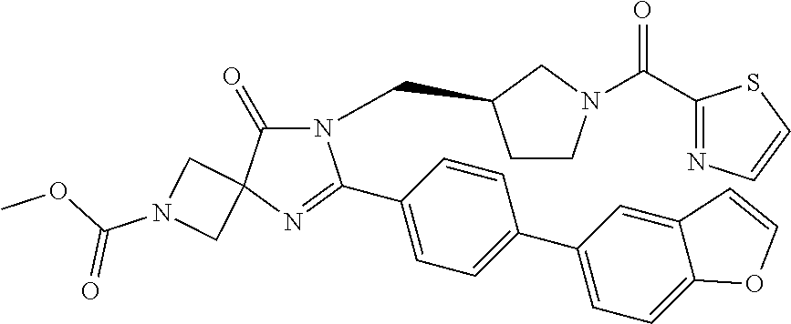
N1(CC2CCN(C(C3=NC=CS3)=O)C2)C(=O)C2(N=C1C1=CC=C(C3=CC=C4C(=C3)C=CO4)C=C1)CN(C(OC)=O)C2
